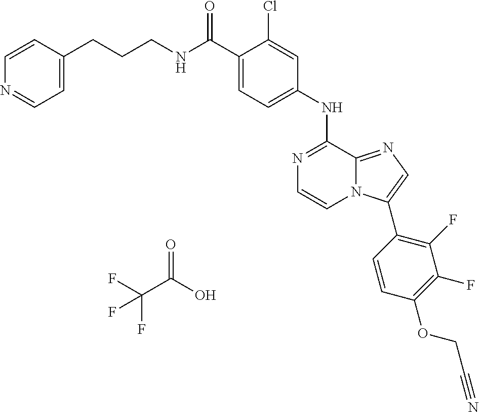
C(CNC(C1=CC=C(NC2=NC=CN3C2=NC=C3C2=C(F)C(F)=C(OCC#N)C=C2)C=C1Cl)=O)CC1=CC=NC=C1.O=C(O)C(F)(F)F
